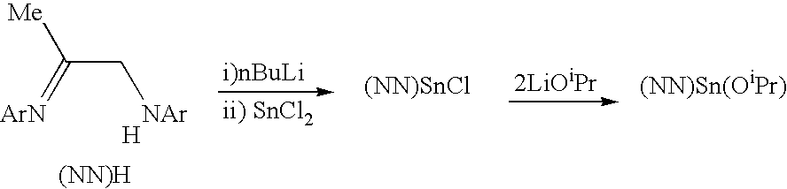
C(C[NAr])(=[ArN])[Me].[(NN)SnCl].[2LiOiPr].[(NN)Sn(OiPr)].[(NN)H].[H]
